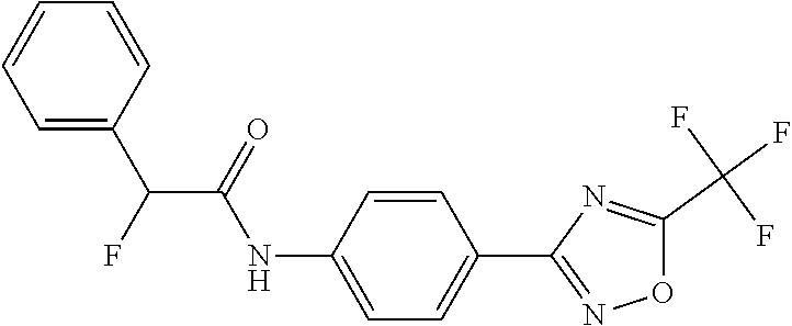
C1(NC(C(C2=CC=CC=C2)F)=O)=CC=C(C2=NOC(C(F)(F)F)=N2)C=C1
